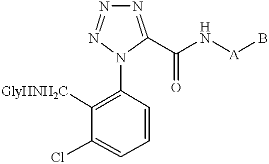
N1=C(C(N[A]B)=O)N(C2=C([GlyHNH2C])C(Cl)=CC=C2)N=N1
